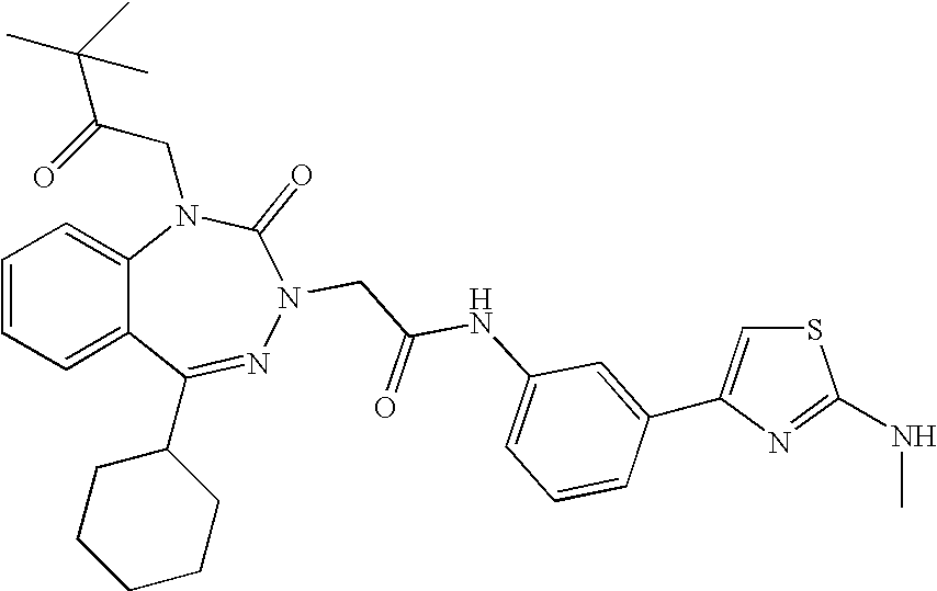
C1=CC=C2C(=C1)N(CC(=O)C(C)(C)C)C(=O)N(CC(NC1=CC=CC(C3=CSC(NC)=N3)=C1)=O)N=C2C1CCCCC1
